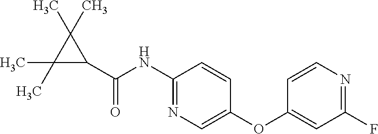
C1(NC(C2C(C)(C)C2(C)C)=O)=NC=C(OC2=CC(F)=NC=C2)C=C1
